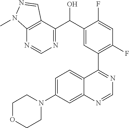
C1=C(N2CCOCC2)C=C2C(=C1)C(C1=C(F)C=C(F)C(C(O)C3=NC=NC4=C3C=NN4C)=C1)=NC=N2
